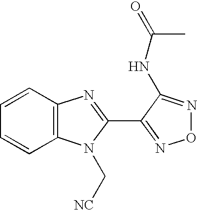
C1=CC2=C(C=C1)N(C[NC])C(C1=NON=C1NC(C)=O)=N2
